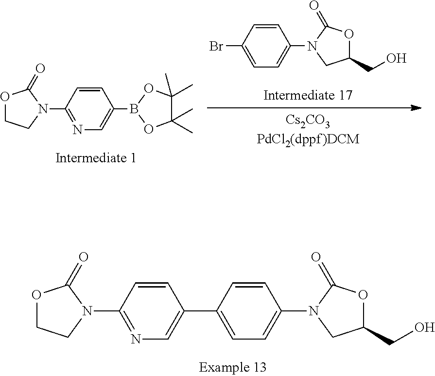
BrC1=CC=C(N2CC(CO)OC2=O)C=C1.O1CCN(C2=NC=C(B3OC(C)(C)C(C)(C)O3)C=C2)C1=O.O1CCN(C2=NC=C(C3=CC=C(N4CC(CO)OC4=O)C=C3)C=C2)C1=O
